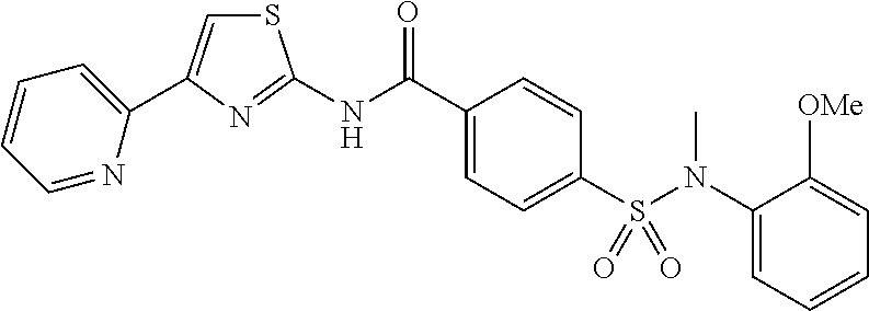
C1=C(C2=CC=CC=N2)N=C(NC(C2=CC=C(S(N(C3=CC=CC=C3[OMe])C)(=O)=O)C=C2)=O)S1
